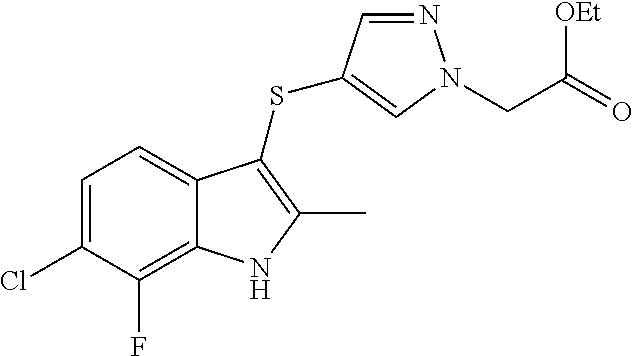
C1=C(Cl)C(F)=C2C(=C1)C(SC1=CN(CC(=O)[OEt])N=C1)=C(C)N2
